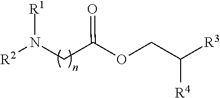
N([R1])(CC(OCC([R3])[R4])=O)[R2]
